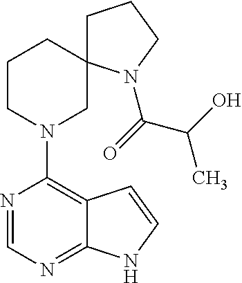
N1=CN=C2C(=C1N1CC3(CCC1)CCCN3C(=O)C(C)O)C=CN2
